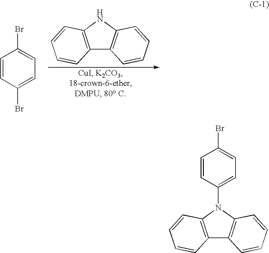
C1=CC(Br)=CC=C1Br.C12=C(NC3=C1C=CC=C3)C=CC=C2.C12=C(C=CC=C1)N(C1=CC=C(Br)C=C1)C1=C2C=CC=C1
